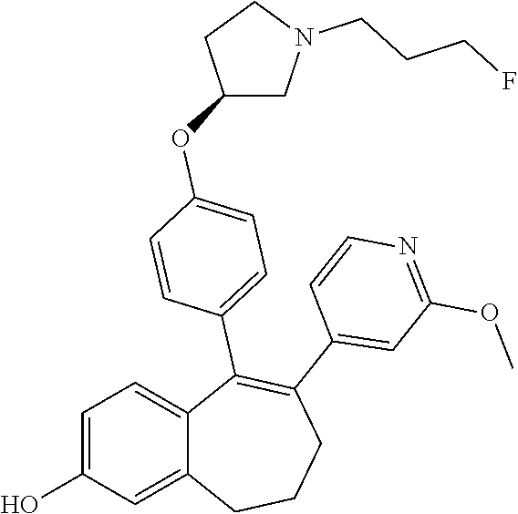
C1=C(O)C=C2C(=C1)C(C1=CC=C(OC3CN(CCCF)CC3)C=C1)=C(C1=CC(OC)=NC=C1)CCC2
